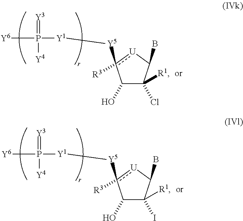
C1(O)C(Cl)([R1])C(B)[U]c1([Y5][Y1]P([Y6])(=[Y3])[Y4])[R3].C1(O)C(I)([R1])C(B)[U]c1([Y5][Y1]P([Y6])(=[Y3])[Y4])[R3]
